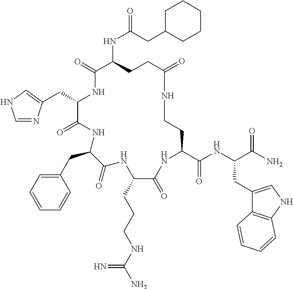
C(C1NC(=O)C(NC(=O)CC2CCCCC2)CCC(=O)NCCC(C(NC(C(N)=O)CC2=CNC3=C2C=CC=C3)=O)NC(=O)C(CCCNC(N)=N)NC(=O)C(CC2=CC=CC=C2)NC1=O)C1=CNC=N1
